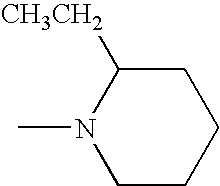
CN1CCCCC1[CH3CH2]
